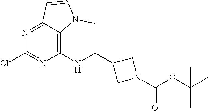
C12=NC(Cl)=NC(NCC3CN(C(OC(C)(C)C)=O)C3)=C1N(C)C=C2
